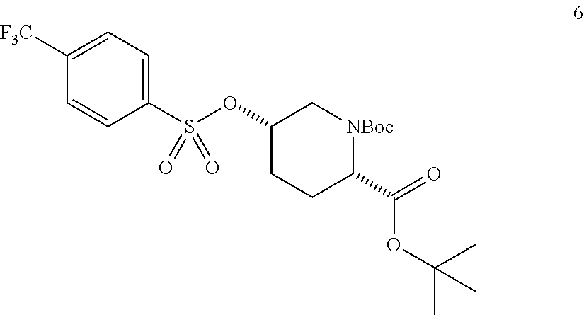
C1(OS(C2=CC=C([F3C])C=C2)(=O)=O)CCC(C(=O)OC(C)(C)C)[NBoc]C1
